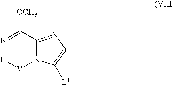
N1=C([OCH3])C2=NC=C([L1])N2[V][U]1
